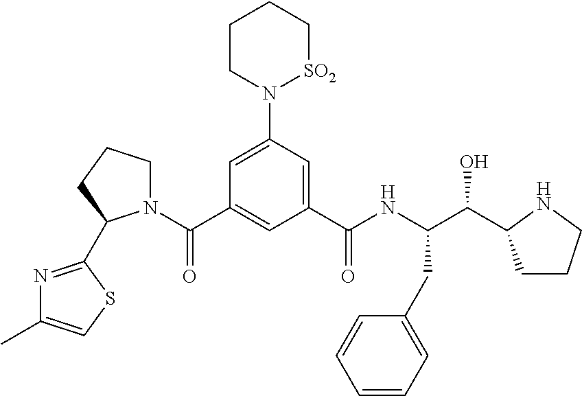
C1(C(NC(C(O)C2CCCN2)CC2=CC=CC=C2)=O)=CC(N2[SO2]CCCC2)=CC(C(N2CCCC2C2=NC(C)=CS2)=O)=C1
